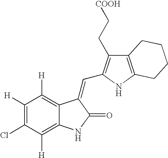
C1([H])=C(Cl)C([H])=C2C(=C1[H])C(=CC1=C(CC[COOH])C3=C(N1)CCCC3)C(=O)N2
